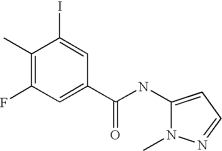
C1(C)=C(F)C=C(C(NC2=CC=NN2C)=O)C=C1I
